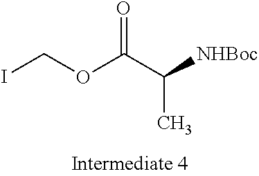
ICOC(C([NHBoc])C)=O
